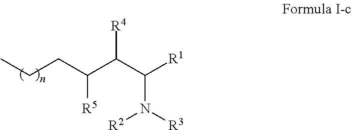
[R4]C(C([R1])N([R3])[R2])C(CCC)[R5]
